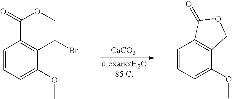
[CaCO3].[dioxane/H2O85 C].C1=CC=C(OC)C(CBr)=C1C(=O)OC.C1=CC=C(OC)C2=C1C(=O)OC2
